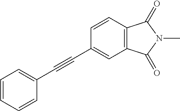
C1=CC=CC(C#CC2=CC3=C(C=C2)C(=O)N(C)C3=O)=C1
